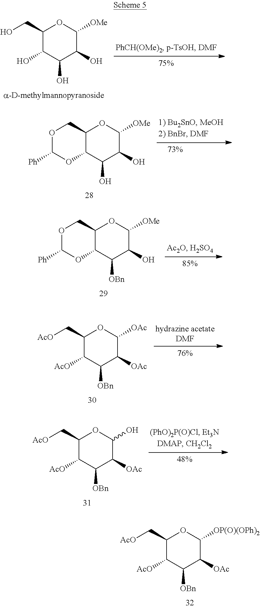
C12C(C(O)C(O)C([OMe])O1)OC([Ph])OC2.C12C(C([OBn])C(O)C([OMe])O1)OC([Ph])OC2.C1(C[AcO])C([AcO])C([OBn])C([OAc])C([OP(O)(OPh)2])O1.C1(CO)C(O)C(O)C(O)C([OMe])O1.C1(C[AcO])C([AcO])C([OBn])C([OAc])C([OAc])O1.C1(C[AcO])C([AcO])C([OBn])C([OAc])C(O)O1
